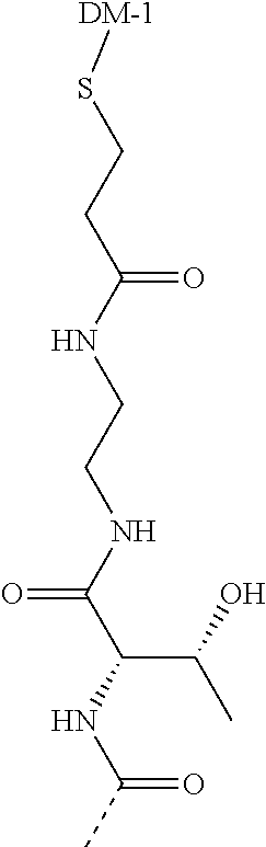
[DM-1]SCCC(NCCNC(C(NC(C)=O)C(C)O)=O)=O
